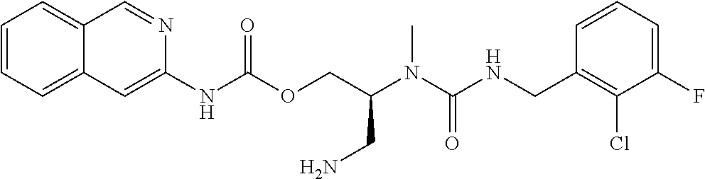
C1=CC(CNC(N(C)C(COC(NC2=CC3=CC=CC=C3C=N2)=O)CN)=O)=C(Cl)C(F)=C1
